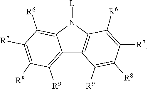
C12=C([R9])C([R8])=C([R7])C([R6])=C1N([L])C1=C2C([R9])=C([R8])C([R7])=C1[R6]
